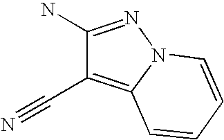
C1(C#N)=C2N(N=C1N)C=CC=C2
